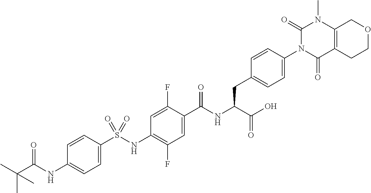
C1=C(S(NC2=C(F)C=C(C(NC(C(O)=O)CC3=CC=C(N4C(=O)C5=C(N(C)C4=O)COCC5)C=C3)=O)C(F)=C2)(=O)=O)C=CC(NC(C(C)(C)C)=O)=C1
